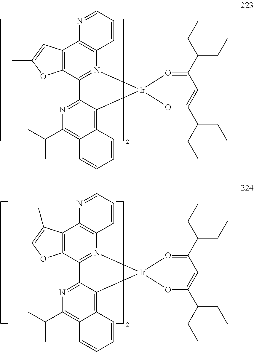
C12=C3C(=NC(C(C)C)=C1C=CC=C2)C1=N(C2=C(C4=C1OC(C)=C4)N=CC=C2)[Ir]31OC(C(CC)CC)=CC(C(CC)CC)=O1.C12=C3C(=NC(C(C)C)=C1C=CC=C2)C1=N(C2=C(C4=C1OC(C)=C4C)N=CC=C2)[Ir]31OC(C(CC)CC)=CC(C(CC)CC)=O1
